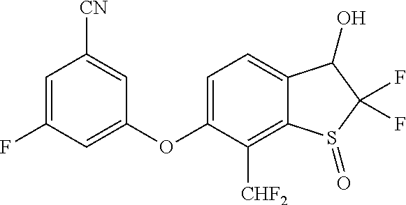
C1=C(OC2=CC(F)=CC([CN])=C2)C([CHF2])=C2C(=C1)C(O)C(F)(F)S2=O
